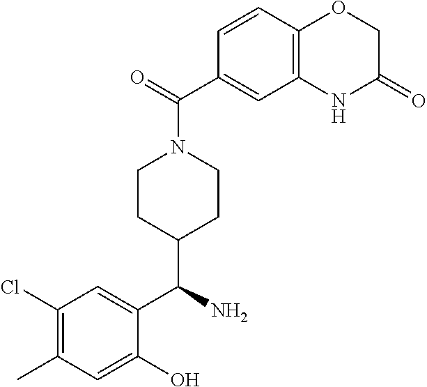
C1(Cl)=C(C)C=C(O)C(C(N)C2CCN(C(=O)C3=CC4=C(C=C3)OCC(=O)N4)CC2)=C1
